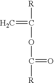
[R]C(=C)OC(=O)[R]
